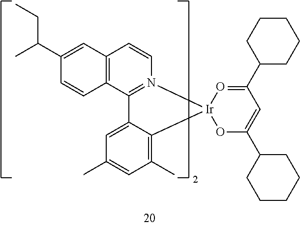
C12=C(C3=N(C=C1)[Ir]1(C4=C(C)C=C(C)C=C34)O=C(C3CCCCC3)C=C(C3CCCCC3)O1)C=CC(C(C)CC)=C2
